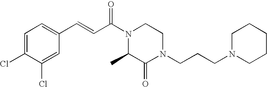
C1=C(Cl)C(Cl)=CC(C=CC(N2C(C)C(=O)N(CCCN3CCCCC3)CC2)=O)=C1
